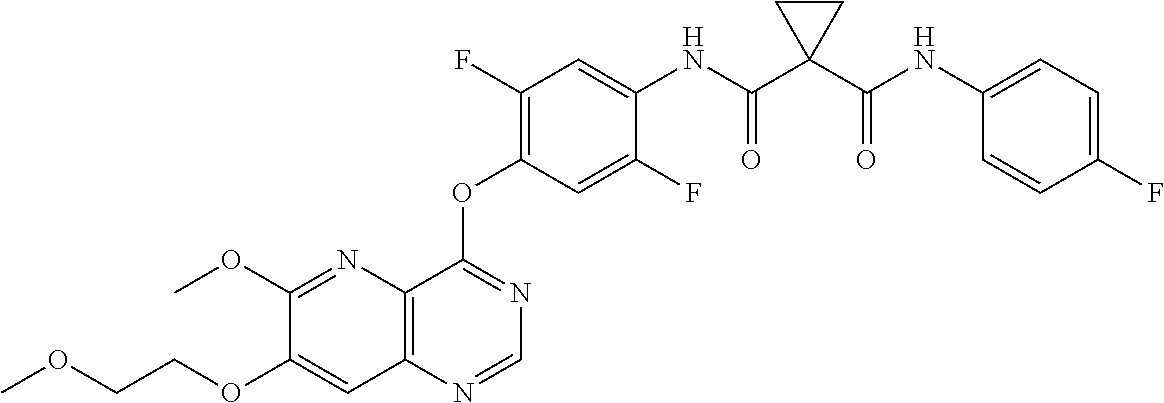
C1(OC)=NC2=C(C=C1OCCOC)N=CN=C2OC1=C(F)C=C(NC(C2(C(NC3=CC=C(F)C=C3)=O)CC2)=O)C(F)=C1
